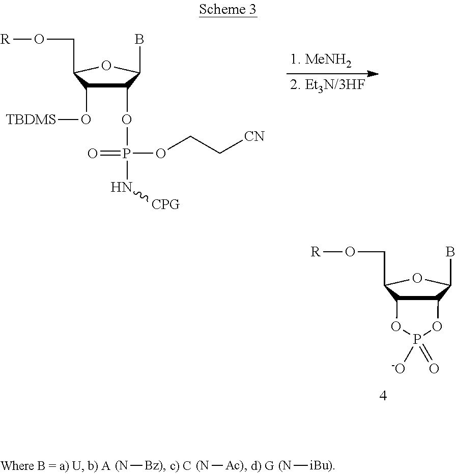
C1(OP(=O)(OCC[CN])N[CPG])C(O[TBDMS])C(CO[R])OC1B.C12C(C(CO[R])OC1B)OP(=O)([-O])O2.[(N][Bz)].[(N][Ac)].[(N][iBu)]
